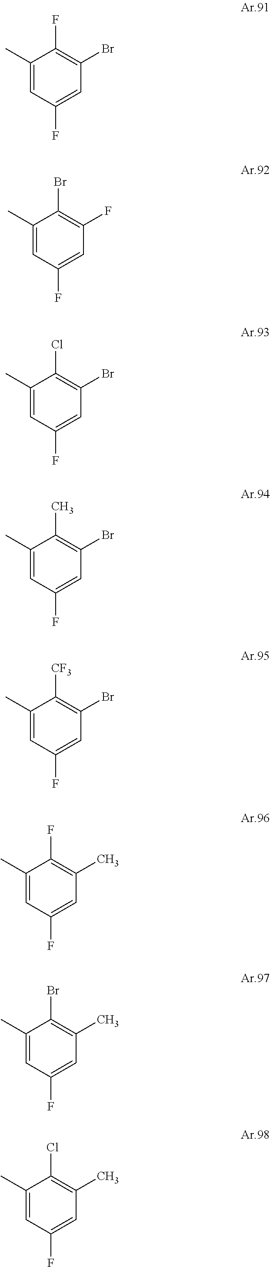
C1(C)=CC(F)=CC(Br)=C1F.C1(C)=CC(F)=CC(F)=C1Br.C1(C)=CC(F)=CC(Br)=C1Cl.C1(C)=CC(F)=CC(Br)=C1C.C1(C)=CC(F)=CC(Br)=C1[CF3].C1(C)=CC(F)=CC(C)=C1F.C1(C)=CC(F)=CC(C)=C1Br.C1(C)=CC(F)=CC(C)=C1Cl
